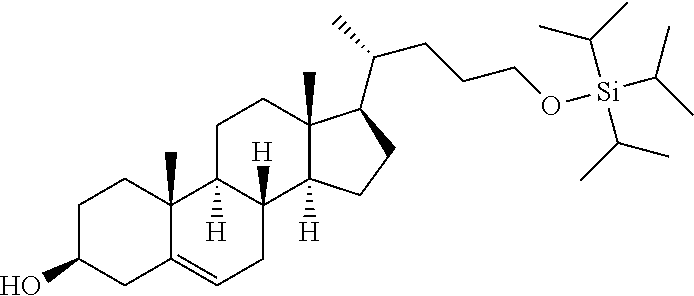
C1C(O)CC2=CCC3([H])C([H])(C2(C)C1)CCC1(C)C3([H])CCC1C(CCCO[Si](C(C)C)(C(C)C)C(C)C)C
